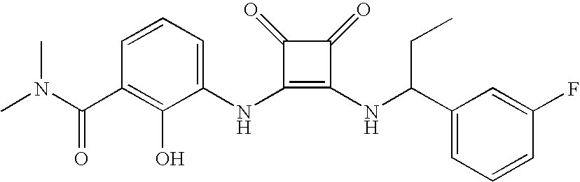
CN(C(C1=C(O)C(NC2=C(NC(C3=CC=CC(F)=C3)CC)C(=O)C2=O)=CC=C1)=O)C
